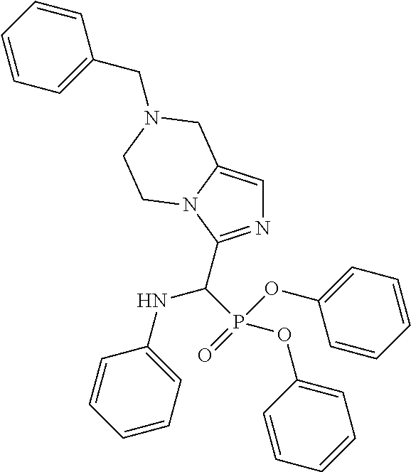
N1=C(C(P(OC2=CC=CC=C2)(OC2=CC=CC=C2)=O)NC2=CC=CC=C2)N2C(=C1)CN(CC1=CC=CC=C1)CC2
